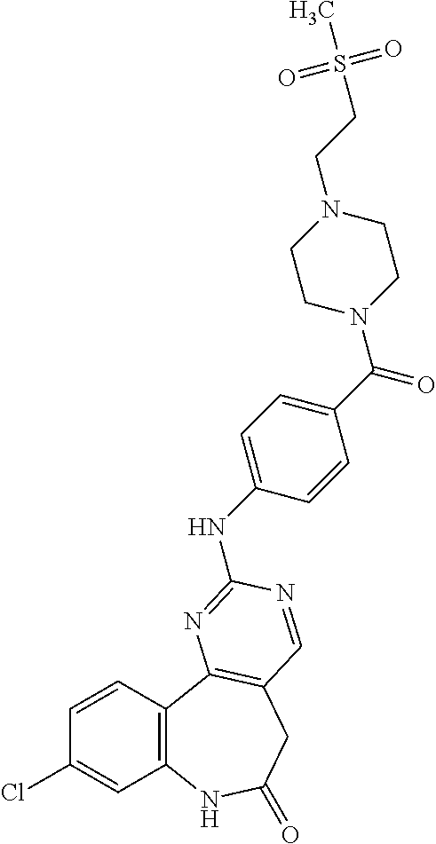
C1=CC2=C(C=C1Cl)NC(=O)CC1=C2N=C(NC2=CC=C(C(N3CCN(CCS(C)(=O)=O)CC3)=O)C=C2)N=C1
